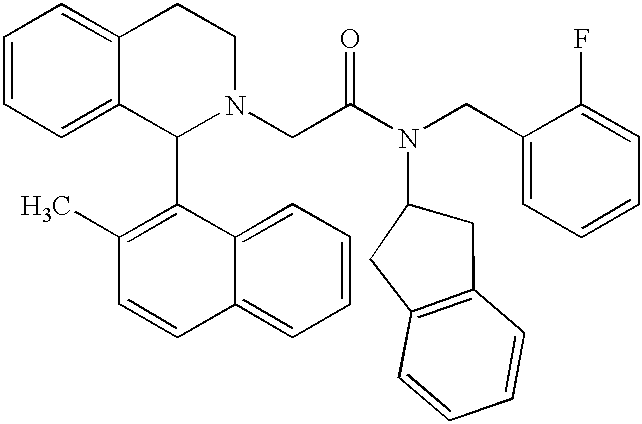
C1=CC=C2C(=C1)CCN(CC(N(CC1=CC=CC=C1F)C1CC3=C(C1)C=CC=C3)=O)C2C1=C(C)C=CC2=CC=CC=C12
